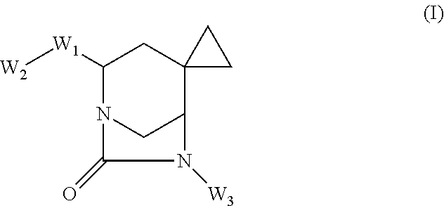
C1([W1][W2])N2CC(C3(C1)CC3)N([W3])C2=O
